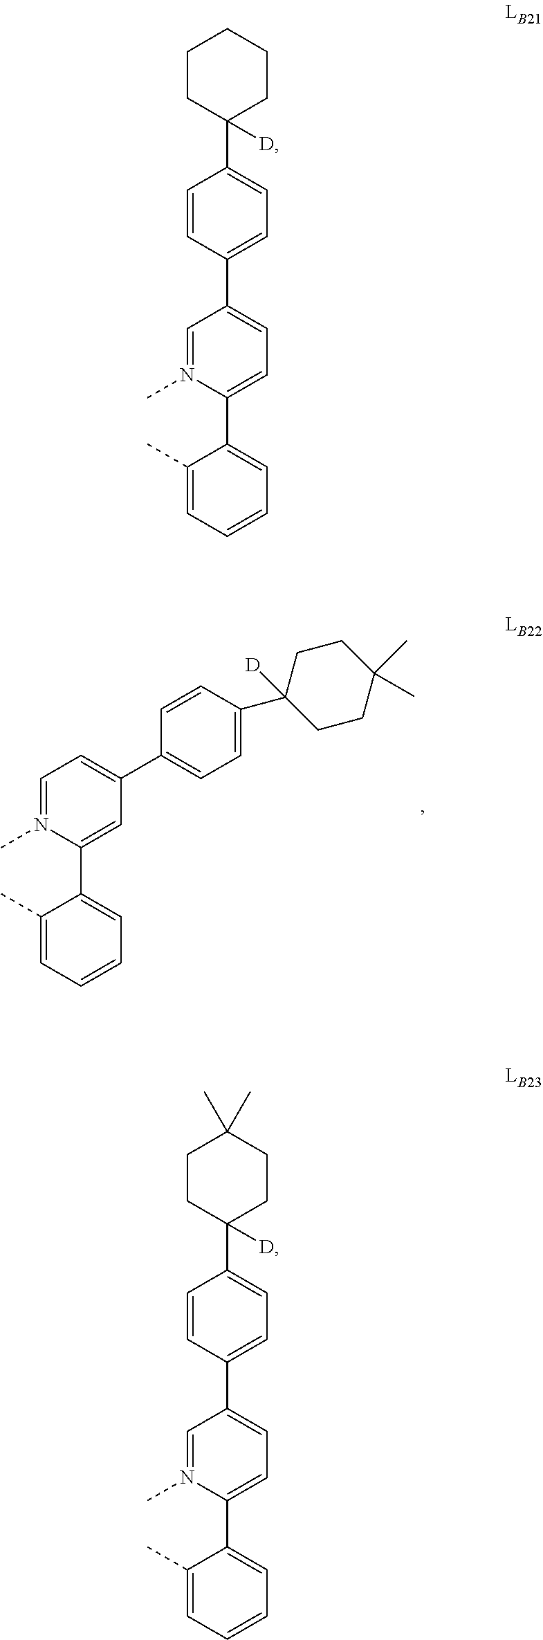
C1=N(C)C(C2=CC=CC=C2C)=CC(C2=CC=C(C3([D])CCC(C)(C)CC3)C=C2)=C1.C1=N(C)C(C2=CC=CC=C2C)=CC=C1C1=CC=C(C2([D])CCCCC2)C=C1.C1=N(C)C(C2=CC=CC=C2C)=CC=C1C1=CC=C(C2([D])CCC(C)(C)CC2)C=C1
